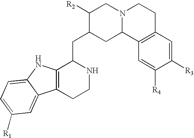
C12=C(CCNC1CC1CC3N(CC1[R2])CCC1=C3C=C([R4])C([R3])=C1)C1=CC([R1])=CC=C1N2
